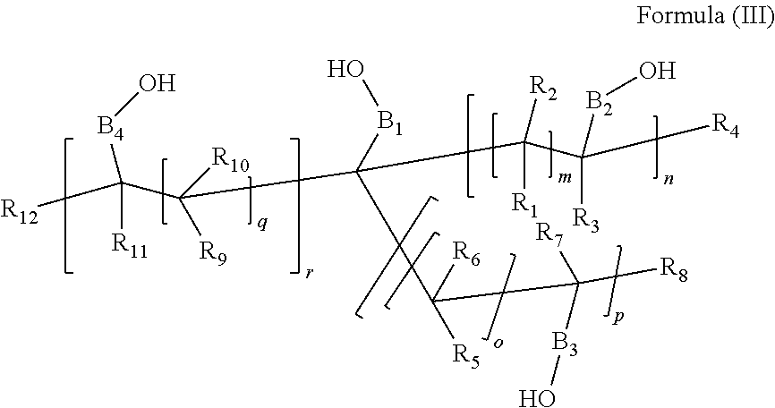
[R12]C([R11])([B4]O)C([R10])([R9])C([B1]O)(C([R6])([R5])C([R7])([B3]O)[R8])C([R2])([R1])C([B2]O)([R3])[R4]
